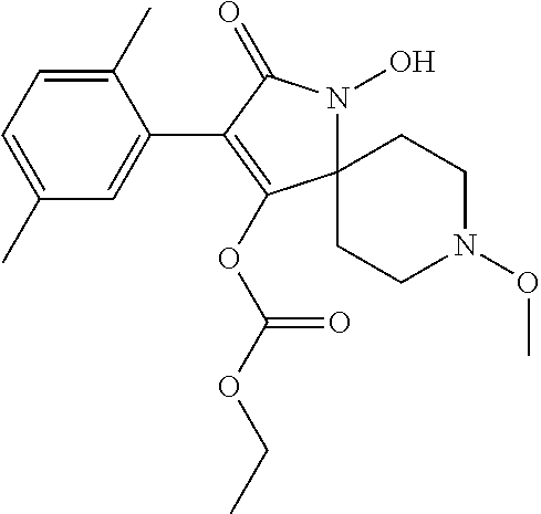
C12(N(O)C(=O)C(C3=CC(C)=CC=C3C)=C1OC(OCC)=O)CCN(OC)CC2
